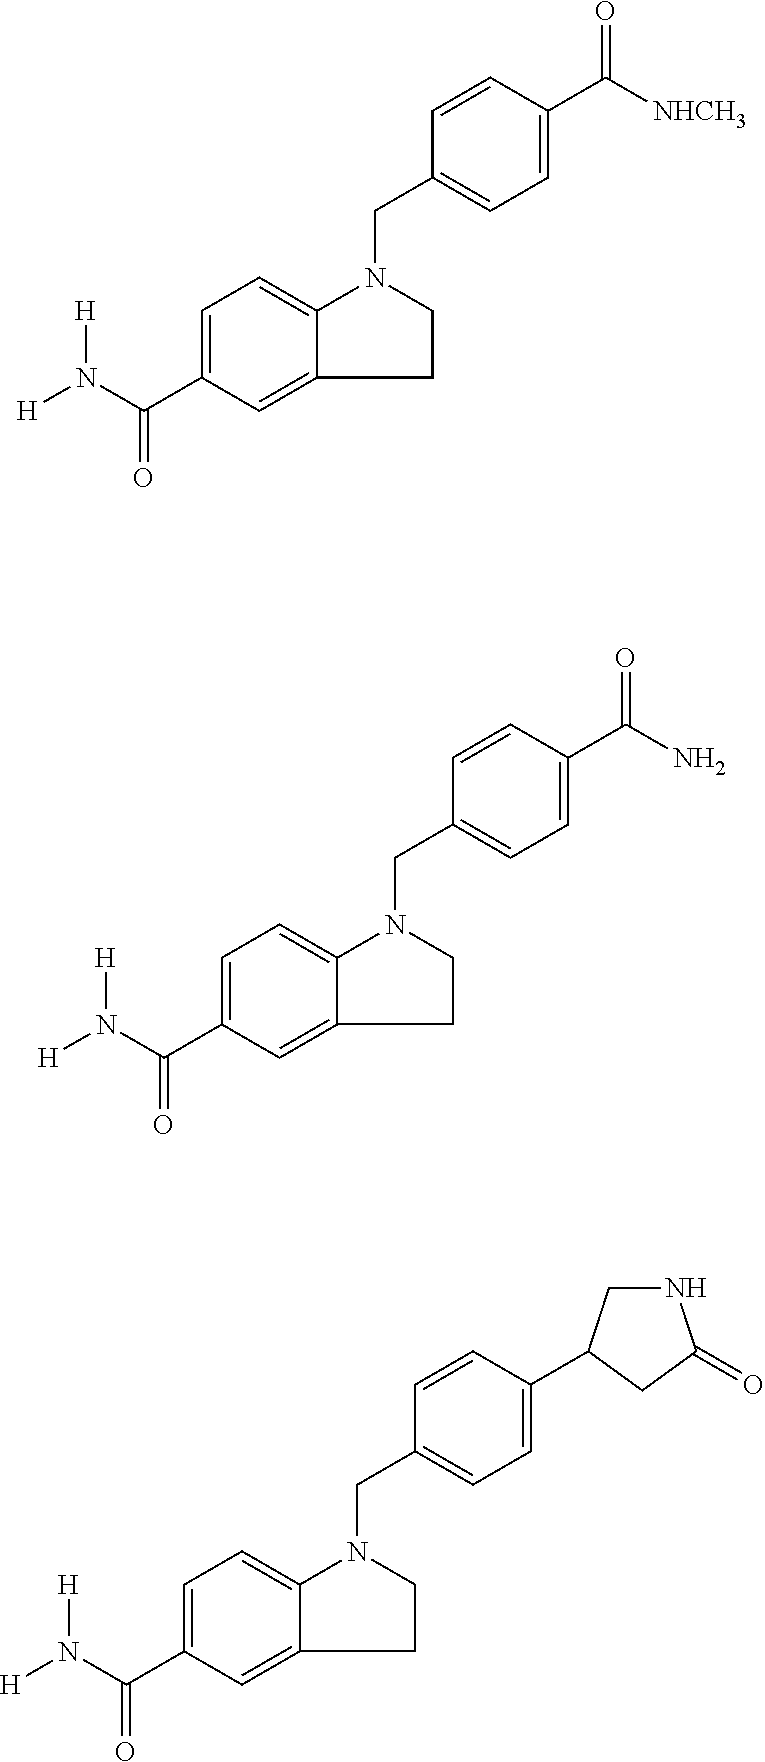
C1=C(C(N([H])[H])=O)C=C2C(=C1)N(CC1=CC=C(C([NHCH3])=O)C=C1)CC2.C1=C(C(N([H])[H])=O)C=C2C(=C1)N(CC1=CC=C(C(N)=O)C=C1)CC2.C1=C(C(N([H])[H])=O)C=C2C(=C1)N(CC1=CC=C(C3CNC(=O)C3)C=C1)CC2
